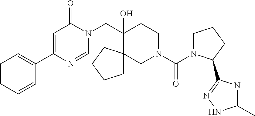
C1=CC=CC(C2=CC(=O)N(CC3(O)CCN(C(=O)N4CCCC4C4=NNC(C)=N4)CC34CCCC4)C=N2)=C1
